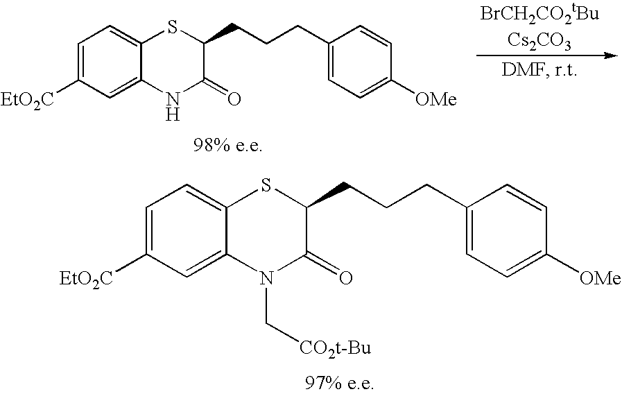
C1(CCCC2C(=O)NC3=CC([EtO2C])=CC=C3S2)=CC=C([OMe])C=C1.C1(CCCC2C(=O)N(C[CO2t-Bu])C3=CC([EtO2C])=CC=C3S2)=CC=C([OMe])C=C1
